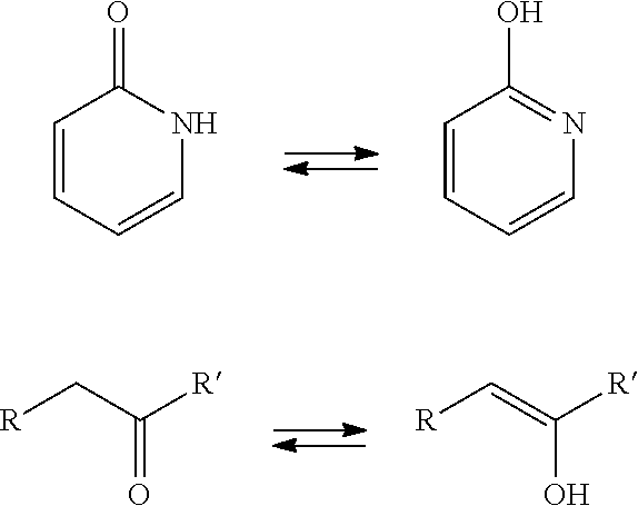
C1=CC=CNC1=O.C1=CC=CN=C1O.[R]CC([R])=O.[R]C=C(O)[R]
